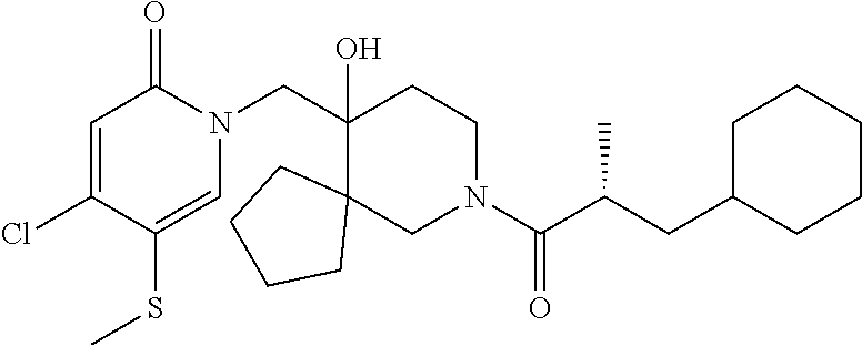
C(C1(O)C2(CN(C(C(CC3CCCCC3)C)=O)CC1)CCCC2)N1C(=O)C=C(Cl)C(SC)=C1
